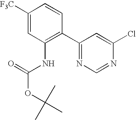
C1([F3C])=CC(NC(=O)OC(C)(C)C)=C(C2=NC=NC(Cl)=C2)C=C1
